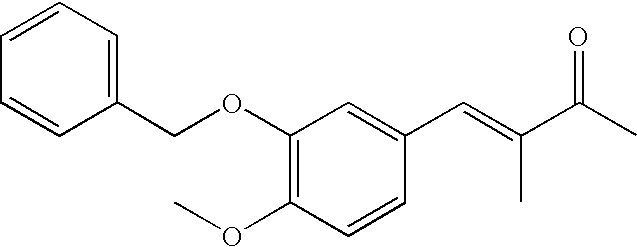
C1(COC2=C(OC)C=CC(C=C(C(C)=O)C)=C2)=CC=CC=C1
